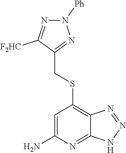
S(C1=C2C(=NC(N)=C1)NN=N2)CC1=NN([Ph])N=C1[F2HC]
